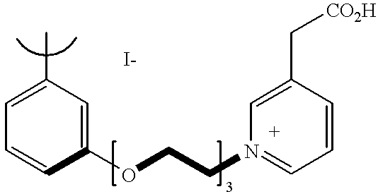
C1=C(C)C=C(OCCN2=CC=CC(C[CO2H])=C2)C=C1
